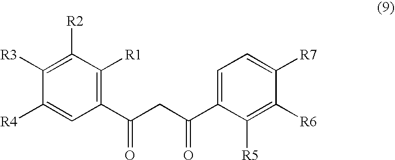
C1([R3])=C([R2])C([R1])=C(C(CC(C2=CC=C([R7])C([R6])=C2[R5])=O)=O)C=C1[R4]
